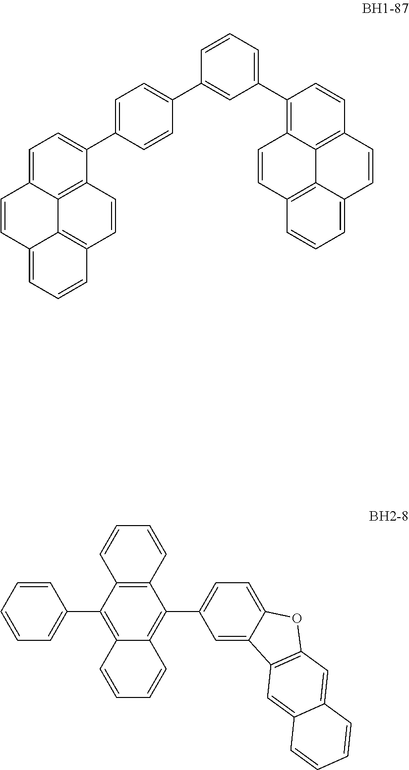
C1=CC(C2=CC=C(C3=CC=C4C=CC5=CC=CC6=C5C4=C3C=C6)C=C2)=CC(C2=C3C4=C(C=C2)C=CC2=CC=CC(=C24)C=C3)=C1.C12=C(C(C3=CC=CC=C3)=C3C(=C1C1=CC=C4C(=C1)C1=C(O4)C=C4C(=C1)C=CC=C4)C=CC=C3)C=CC=C2
